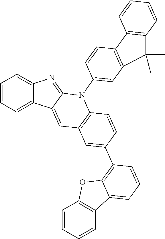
C1=CC=C2C(=C1)N=C1C2=CC2=C(N1C1=CC3=C(C=C1)C1=C(C=CC=C1)C3(C)C)C=CC(C1=C3C(=CC=C1)C1=C(O3)C=CC=C1)=C2
